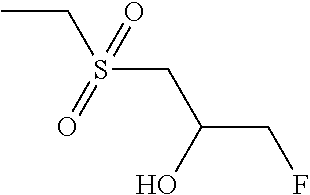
CCS(CC(CF)O)(=O)=O
